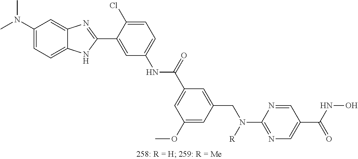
N(C1=CC=C(Cl)C(C2=NC3=CC(N(C)C)=CC=C3N2)=C1)C(=O)C1=CC(OC)=CC(CN(C2=NC=C(C(NO)=O)C=N2)[R])=C1
